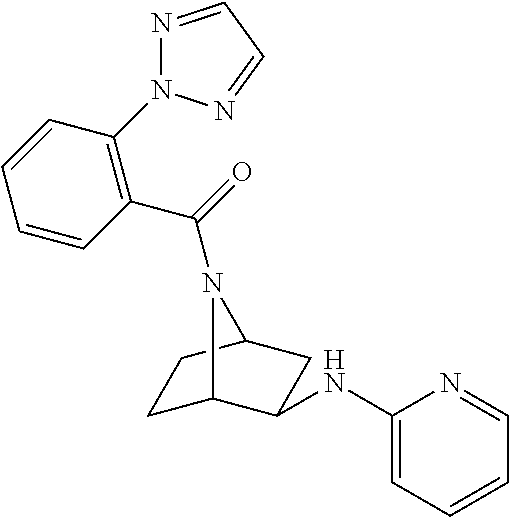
C1C2C(NC3=CC=CC=N3)CC(C1)N2C(=O)C1=C(N2N=CC=N2)C=CC=C1
